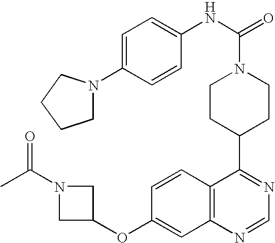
C1CC(C2=NC=NC3=C2C=CC(OC2CN(C(C)=O)C2)=C3)CCN1C(=O)NC1=CC=C(N2CCCC2)C=C1
